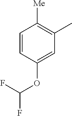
C1=CC(OC(F)F)=CC(C)=C1[Me]
